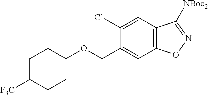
O(CC1=CC2=C(C=C1Cl)C([NBoc2])=NO2)C1CCC([F3C])CC1
